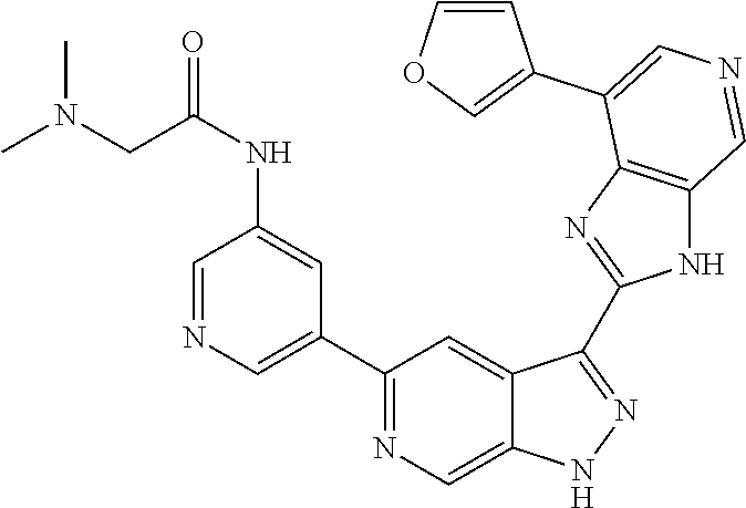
C1(C2=CN=CC(NC(=O)CN(C)C)=C2)=NC=C2C(=C1)C(C1=NC3=C(N1)C=NC=C3C1=COC=C1)=NN2
